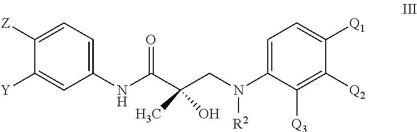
C1(NC(C(CN([R2])C2=CC=C([Q1])C([Q2])=C2[Q3])(C)O)=O)=CC=C([Z])C([Y])=C1
